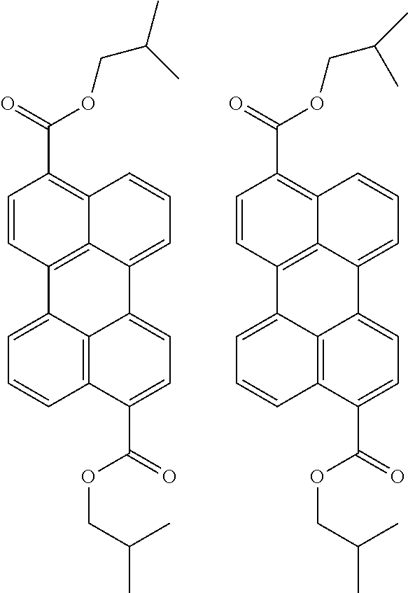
C1=CC2=C3C(=C1C(=O)OCC(C)C)C=CC=C3C1=CC=C(C(=O)OCC(C)C)C3=C1C2=CC=C3.C1=CC2=C3C(=C1C(=O)OCC(C)C)C=CC=C3C1=CC=C(C(=O)OCC(C)C)C3=C1C2=CC=C3
